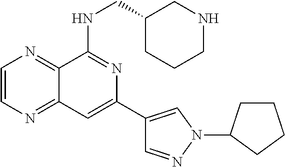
C1=CN=C2C(=N1)C(NCC1CCCNC1)=NC(C1=CN(C3CCCC3)N=C1)=C2
